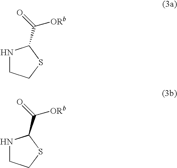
N1CCSC1C(=O)[ORb].N1CCSC1C(=O)[ORb]
